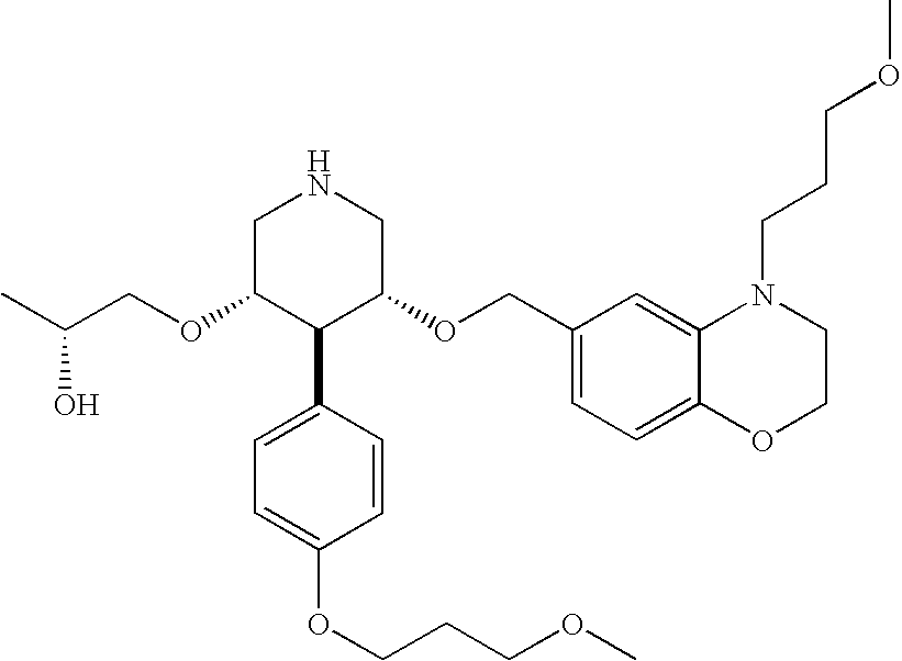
C(OC1C(C2=CC=C(OCCCOC)C=C2)C(OCC2=CC=C3C(=C2)N(CCCOC)CCO3)CNC1)C(C)O
